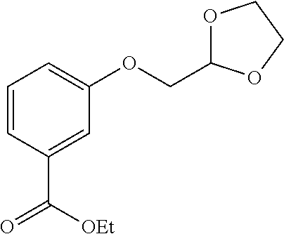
C1=CC(C([OEt])=O)=CC(OCC2OCCO2)=C1
